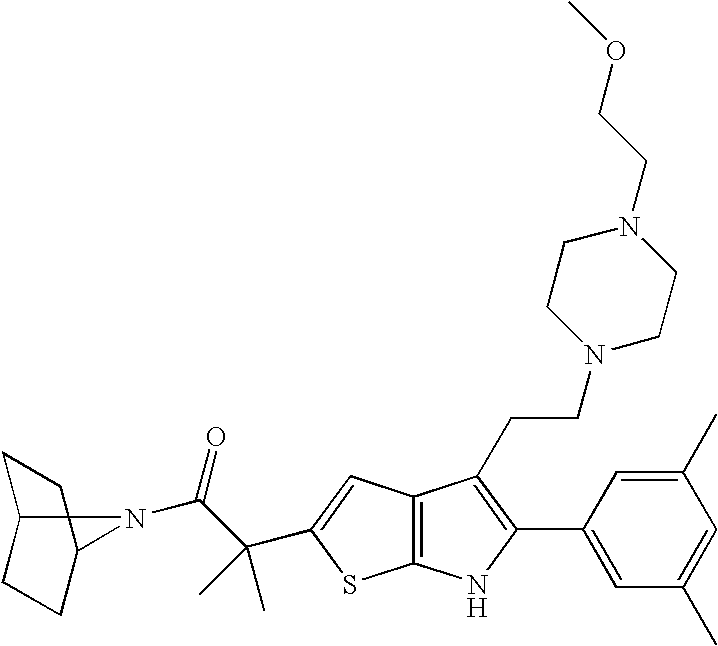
C1C2CCC(C1)N2C(C(C)(C)C1=CC2=C(S1)NC(C1=CC(C)=CC(C)=C1)=C2CCN1CCN(CCOC)CC1)=O
